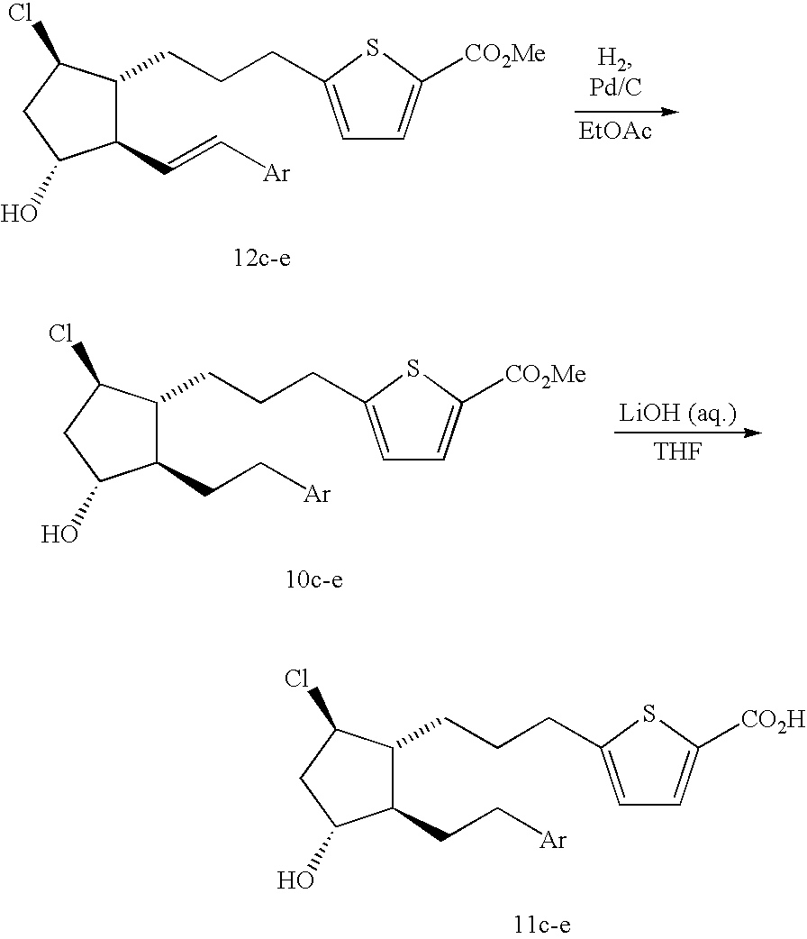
C1(C=C[Ar])C(CCCC2=CC=C([CO2Me])S2)C(Cl)CC1O.[EtOAc].[THF].C1(CC[Ar])C(CCCC2=CC=C([CO2Me])S2)C(Cl)CC1O.C1(CC[Ar])C(CCCC2=CC=C([CO2H])S2)C(Cl)CC1O
